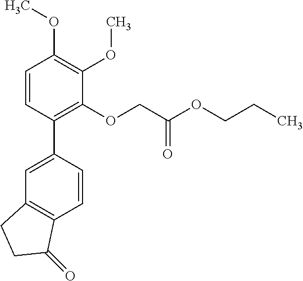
C1=C(C2=C(OCC(OCCC)=O)C(OC)=C(OC)C=C2)C=CC2=C1CCC2=O
